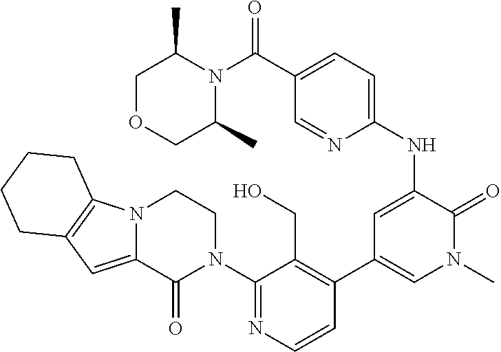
C12=C(N3C(=C1)C(=O)N(C1=NC=CC(C4=CN(C)C(=O)C(NC5=CC=C(C(N6C(C)COCC6C)=O)C=N5)=C4)=C1CO)CC3)CCCC2
